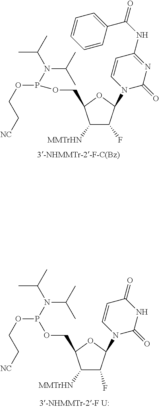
C1([MMTrHN])C(F)C(N2C(=O)N=C(NC(=O)C3=CC=CC=C3)C=C2)OC1COP(OCC[NC])N(C(C)C)C(C)C.C1([MMTrHN])C(F)C(N2C(=O)NC(=O)C=C2)OC1COP(OCC[NC])N(C(C)C)C(C)C
